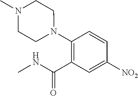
C1(N2CCN(C)CC2)=C(C(NC)=O)C=C([NO2])C=C1
